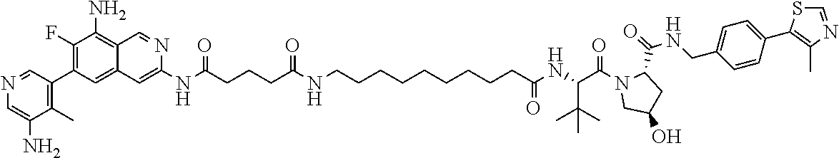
N(C(CCCC(NCCCCCCCCCC(NC(C(N1CC(O)CC1C(=O)NCC1=CC=C(C2=C(C)N=CS2)C=C1)=O)C(C)(C)C)=O)=O)=O)C1=CC2=CC(C3=C(C)C(N)=CN=C3)=C(F)C(N)=C2C=N1
